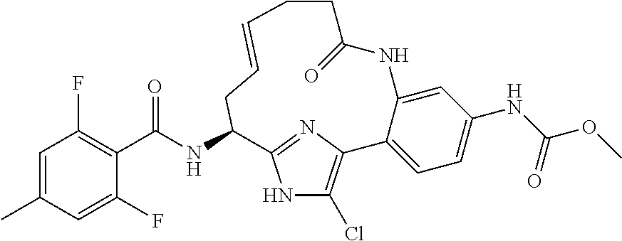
C1(C(NC2C3=NC(=C(Cl)N3)C3=CC=C(NC(OC)=O)C=C3NC(=O)CCC=CC2)=O)=C(F)C=C(C)C=C1F
